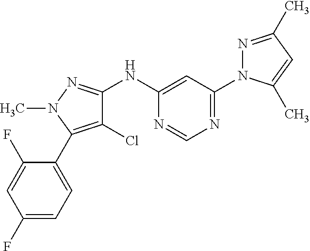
C1(NC2=NN(C)C(C3=CC=C(F)C=C3F)=C2Cl)=CC(N2N=C(C)C=C2C)=NC=N1
